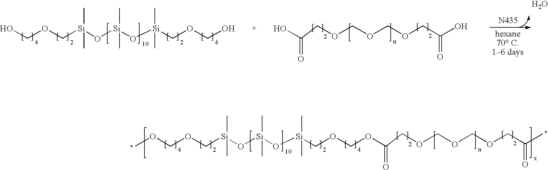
O(C[Si](O[Si](O[Si](COCO)(C)C)(C)C)(C)C)CO.OC(COCOCOCC(O)=O)=O.[N435].O.C(OC[Si](O[Si](O[Si](COCOC(COCOCOCC(C)=O)=O)(C)C)(C)C)(C)C)OC
